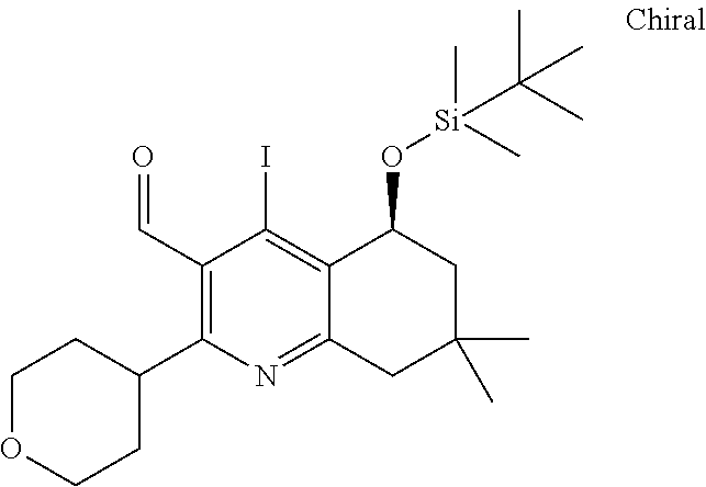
C1(C=O)=C(C2CCOCC2)N=C2C(=C1I)C(O[Si](C)(C)C(C)(C)C)CC(C)(C)C2
